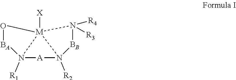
N12([R1])[A]N3([R2])[BB]N([R4])([R3])[M]13([X])O[BA]2
